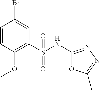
C1(NS(C2=C(OC)C=CC(Br)=C2)(=O)=O)=NN=C(C)O1
